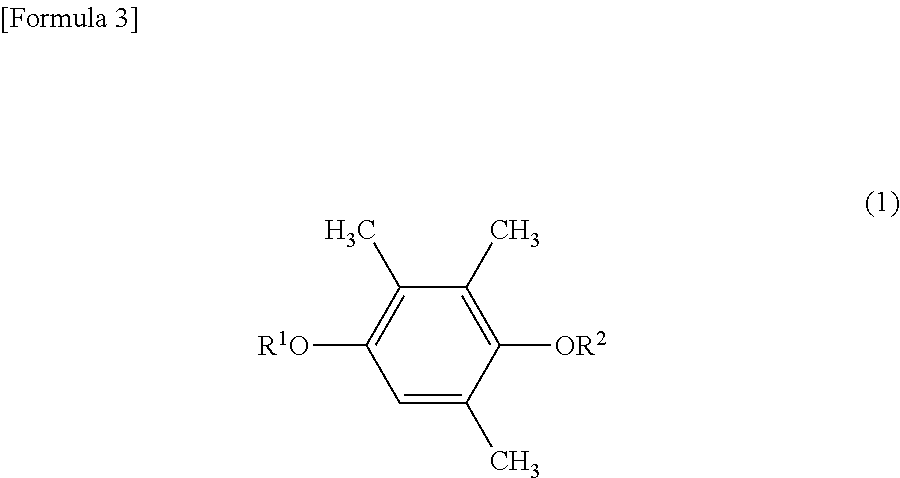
C1=C(C)C([OR2])=C(C)C(C)=C1[R1O]
